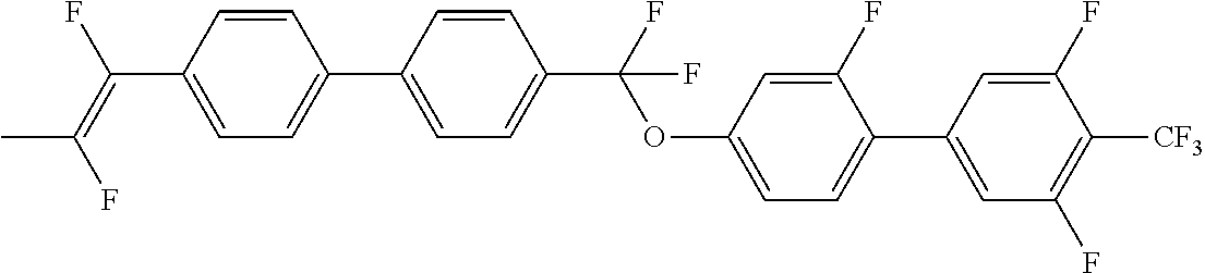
C1=CC(C(=C(F)C)F)=CC=C1C1=CC=C(C(OC2=CC=C(C3=CC(F)=C([CF3])C(F)=C3)C(F)=C2)(F)F)C=C1
